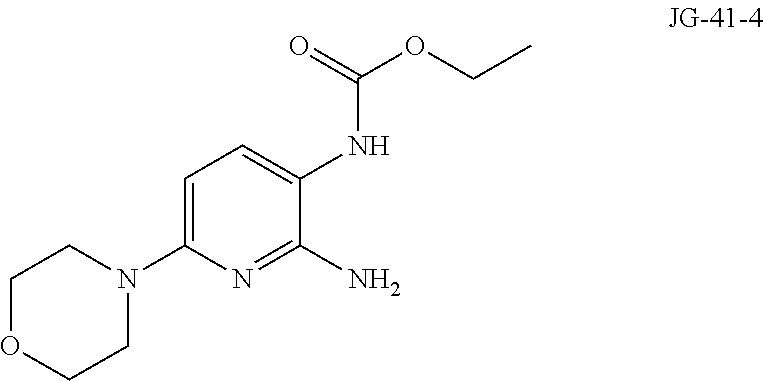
C1N(C2=CC=C(NC(=O)OCC)C(N)=N2)CCOC1
